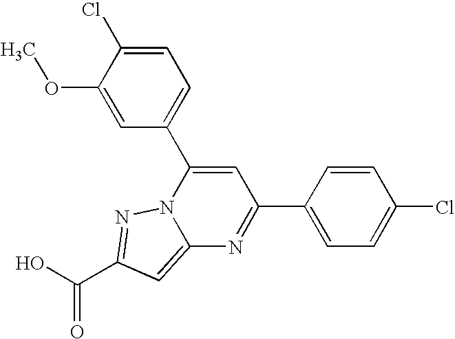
O=C(O)C1=NN2C(=C1)N=C(C1=CC=C(Cl)C=C1)C=C2C1=CC=C(Cl)C(OC)=C1
